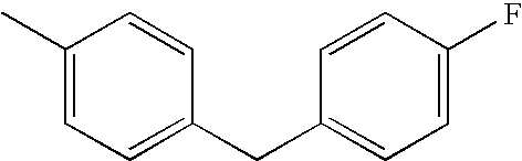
C1(C)=CC=C(CC2=CC=C(F)C=C2)C=C1
